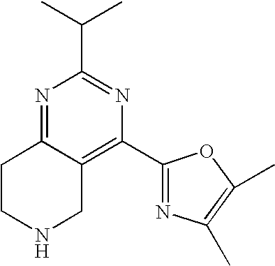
N1=C2C(=C(C3=NC(C)=C(C)O3)N=C1C(C)C)CNCC2
